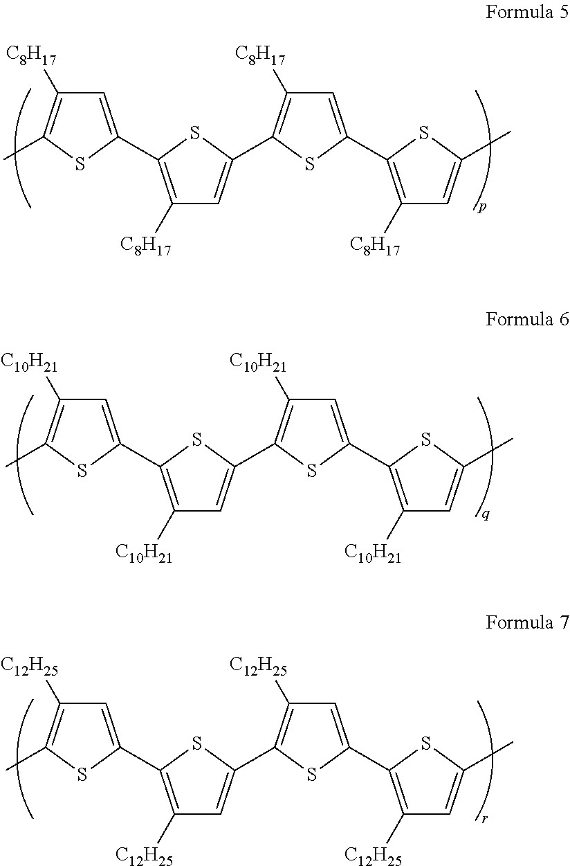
C1=C(C2=C([C8H17])C=C(C3=C([C8H17])C=C(C4=C([C8H17])C=C(C)S4)S3)S2)SC(C)=C1[C8H17].C1=C(C2=C([C10H21])C=C(C3=C([C10H21])C=C(C4=C([C10H21])C=C(C)S4)S3)S2)SC(C)=C1[C10H21].C1=C(C2=C([C12H25])C=C(C3=C([C12H25])C=C(C4=C([C12H25])C=C(C)S4)S3)S2)SC(C)=C1[C12H25]
